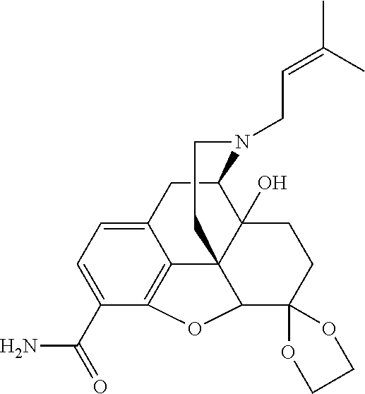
C12CC3=CC=C(C(=O)N)C4=C3C3(C1(O)CCC1(C3O4)OCCO1)CCN2CC=C(C)C
